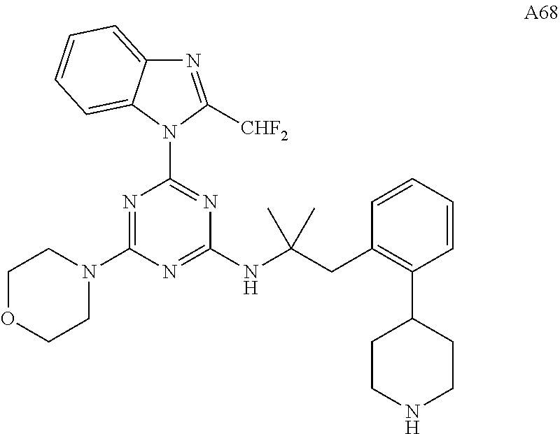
N1=C([CHF2])N(C2=NC(NC(CC3=C(C4CCNCC4)C=CC=C3)(C)C)=NC(N3CCOCC3)=N2)C2=CC=CC=C12
